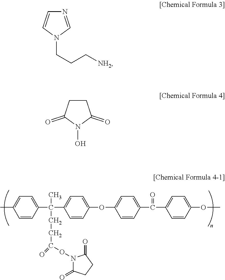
CC1=CC=C(C(C2=CC=C(OC3=CC=C(C(C4=CC=C(OC)C=C4)=O)C=C3)C=C2)(C)CCC(ON2C(=O)CCC2=O)=O)C=C1.N1=CN(CCC[NH2])C=C1.C1CC(=O)N(O)C1=O
